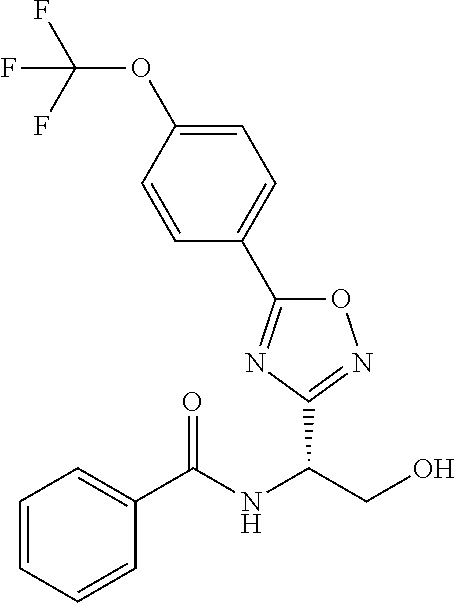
C1(C2=CC=C(OC(F)(F)F)C=C2)=NC(C(NC(C2=CC=CC=C2)=O)CO)=NO1
